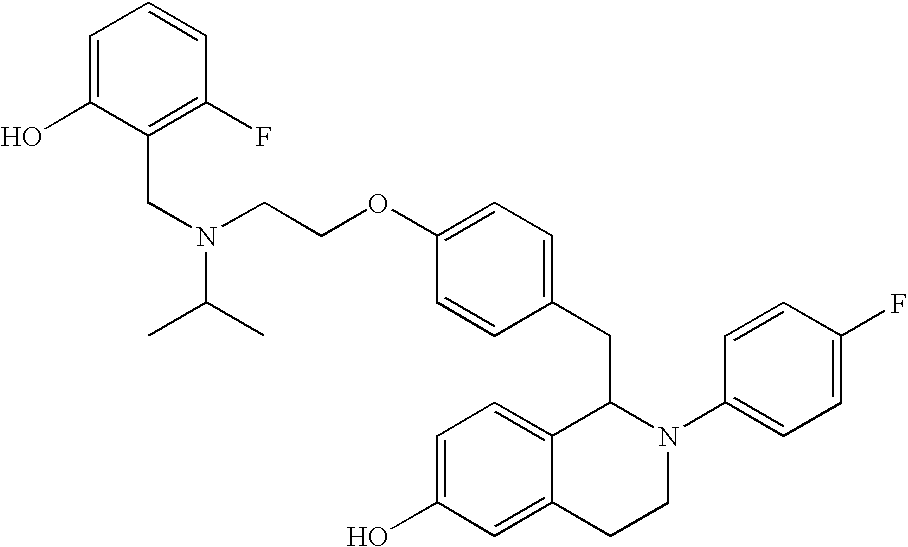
O(C1=CC=C(CC2C3=CC=C(O)C=C3CCN2C2=CC=C(F)C=C2)C=C1)CCN(CC1=C(F)C=CC=C1O)C(C)C
